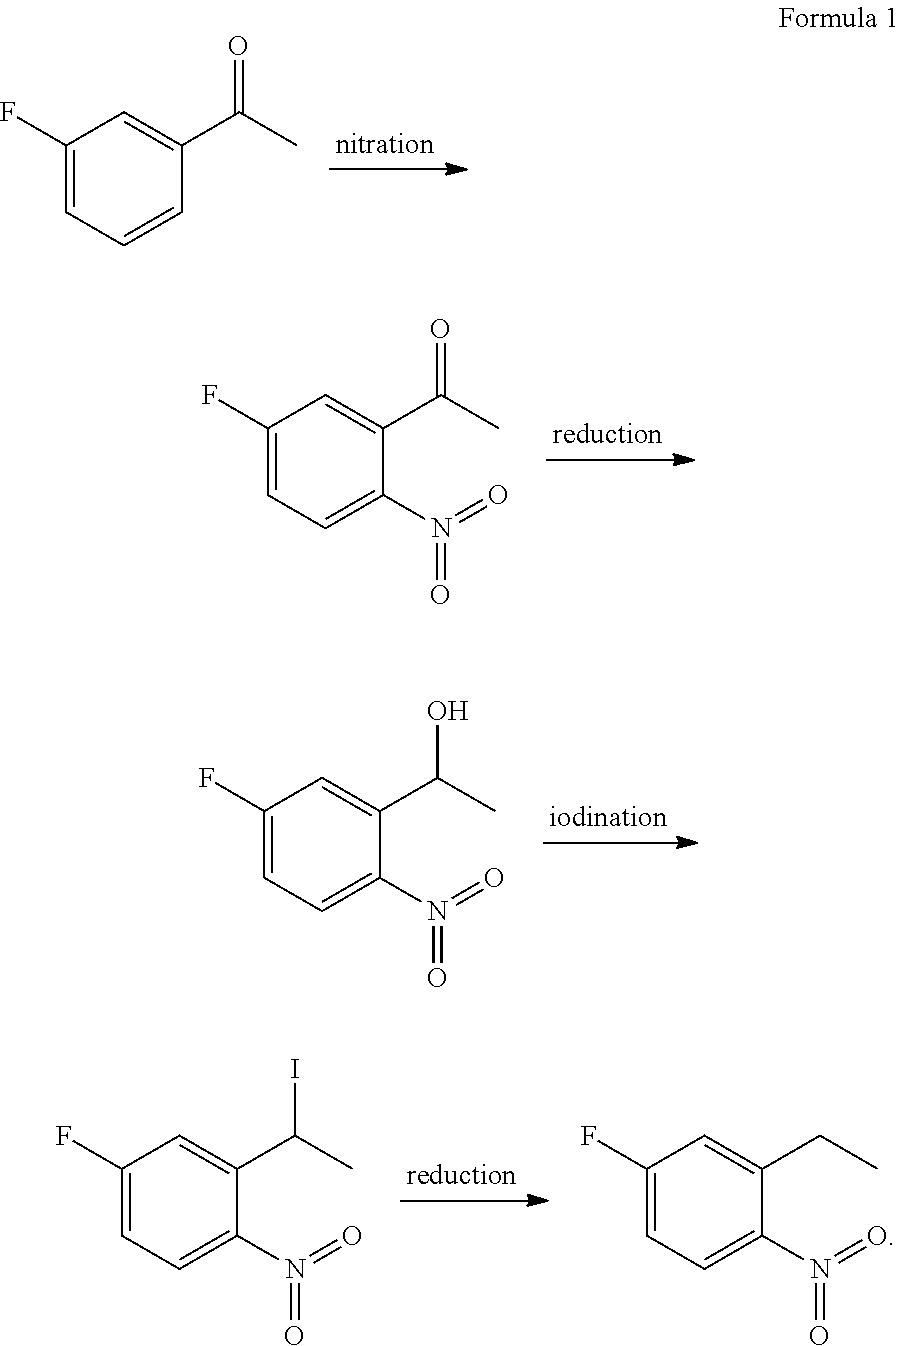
C1(F)=CC=CC(C(C)=O)=C1.C1(F)=CC=C(N(=O)=O)C(C(C)=O)=C1.C1(F)=CC=C(N(=O)=O)C(C(C)O)=C1.C1(F)=CC=C(N(=O)=O)C(C(C)I)=C1.C1(F)=CC=C(N(=O)=O)C(CC)=C1
